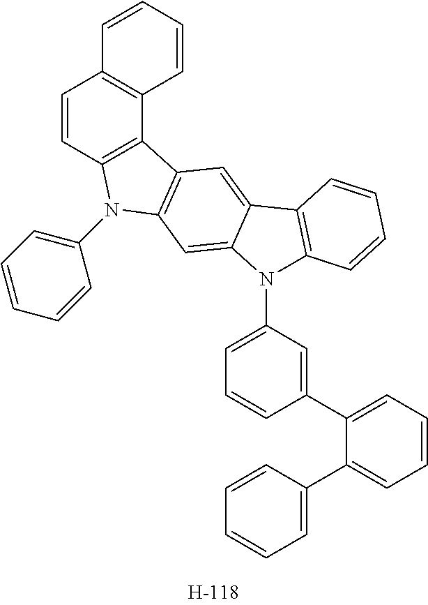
C1=CC2=C(C3=C1C=CC=C3)C1=C(N2C2=CC=CC=C2)C=C2C(=C1)C1=C(N2C2=CC=CC(C3=CC=CC=C3C3=CC=CC=C3)=C2)C=CC=C1
